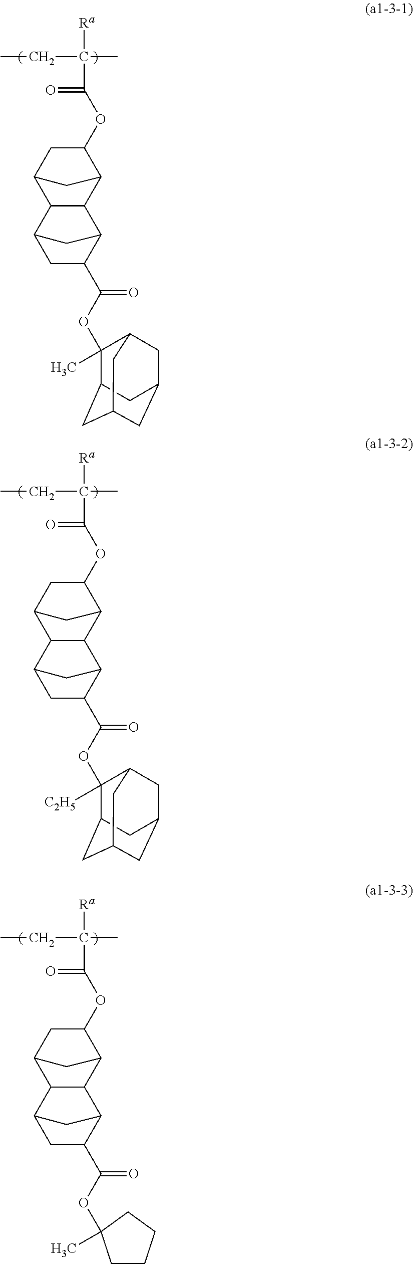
[Ra]C(C(=O)OC1CC2C3C(C1C2)C1C(C(OC2(C)C4CC5CC(CC2C5)C4)=O)CC3C1)(C)CC.[Ra]C(C(=O)OC1CC2C3C(C1C2)C1C(C(OC2([C2H5])C4CC5CC(CC2C5)C4)=O)CC3C1)(C)CC.[Ra]C(C(=O)OC1CC2C3C(C1C2)C1C(C(OC2(C)CCCC2)=O)CC3C1)(C)CC
